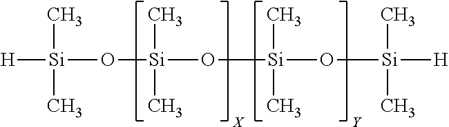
[H][Si](O[Si](O[Si](O[Si]([H])(C)C)(C)C)(C)C)(C)C
